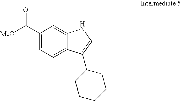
C1(C([MeO])=O)=CC=C2C(=C1)NC=C2C1CCCCC1
